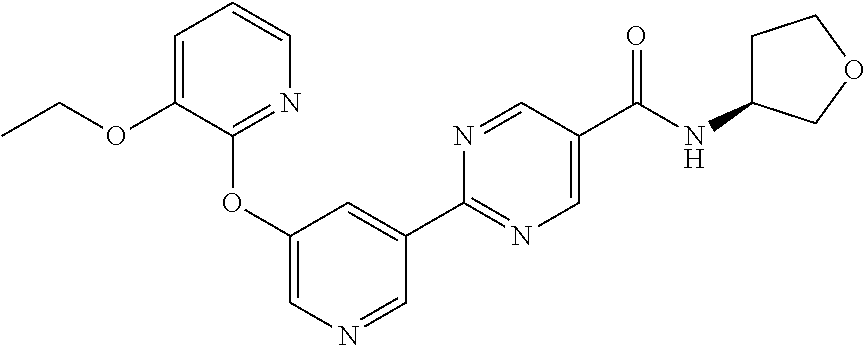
C1=C(OCC)C(OC2=CN=CC(C3=NC=C(C(NC4CCOC4)=O)C=N3)=C2)=NC=C1
